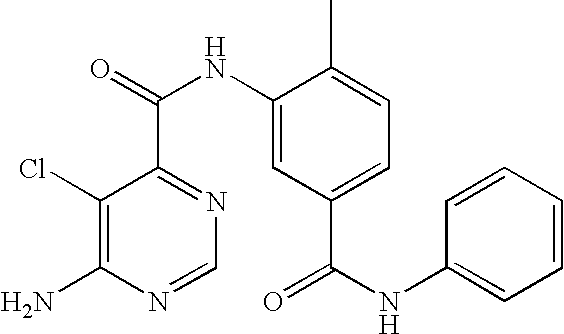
C1(Cl)=C(N)N=CN=C1C(NC1=CC(C(NC2=CC=CC=C2)=O)=CC=C1C)=O
